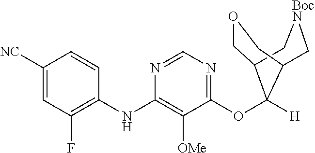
C1([NC])=CC(F)=C(NC2=C([OMe])C(OC3([H])C4COCC3C[BocN]C4)=NC=N2)C=C1
